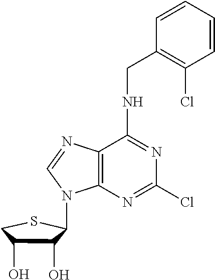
C12=C(N=C(Cl)N=C1NCC1=C(Cl)C=CC=C1)N(C1C(O)C(O)CS1)C=N2
